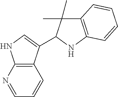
C12=C(N=CC=C1)NC=C2C1C(C)(C)C2=C(N1)C=CC=C2
